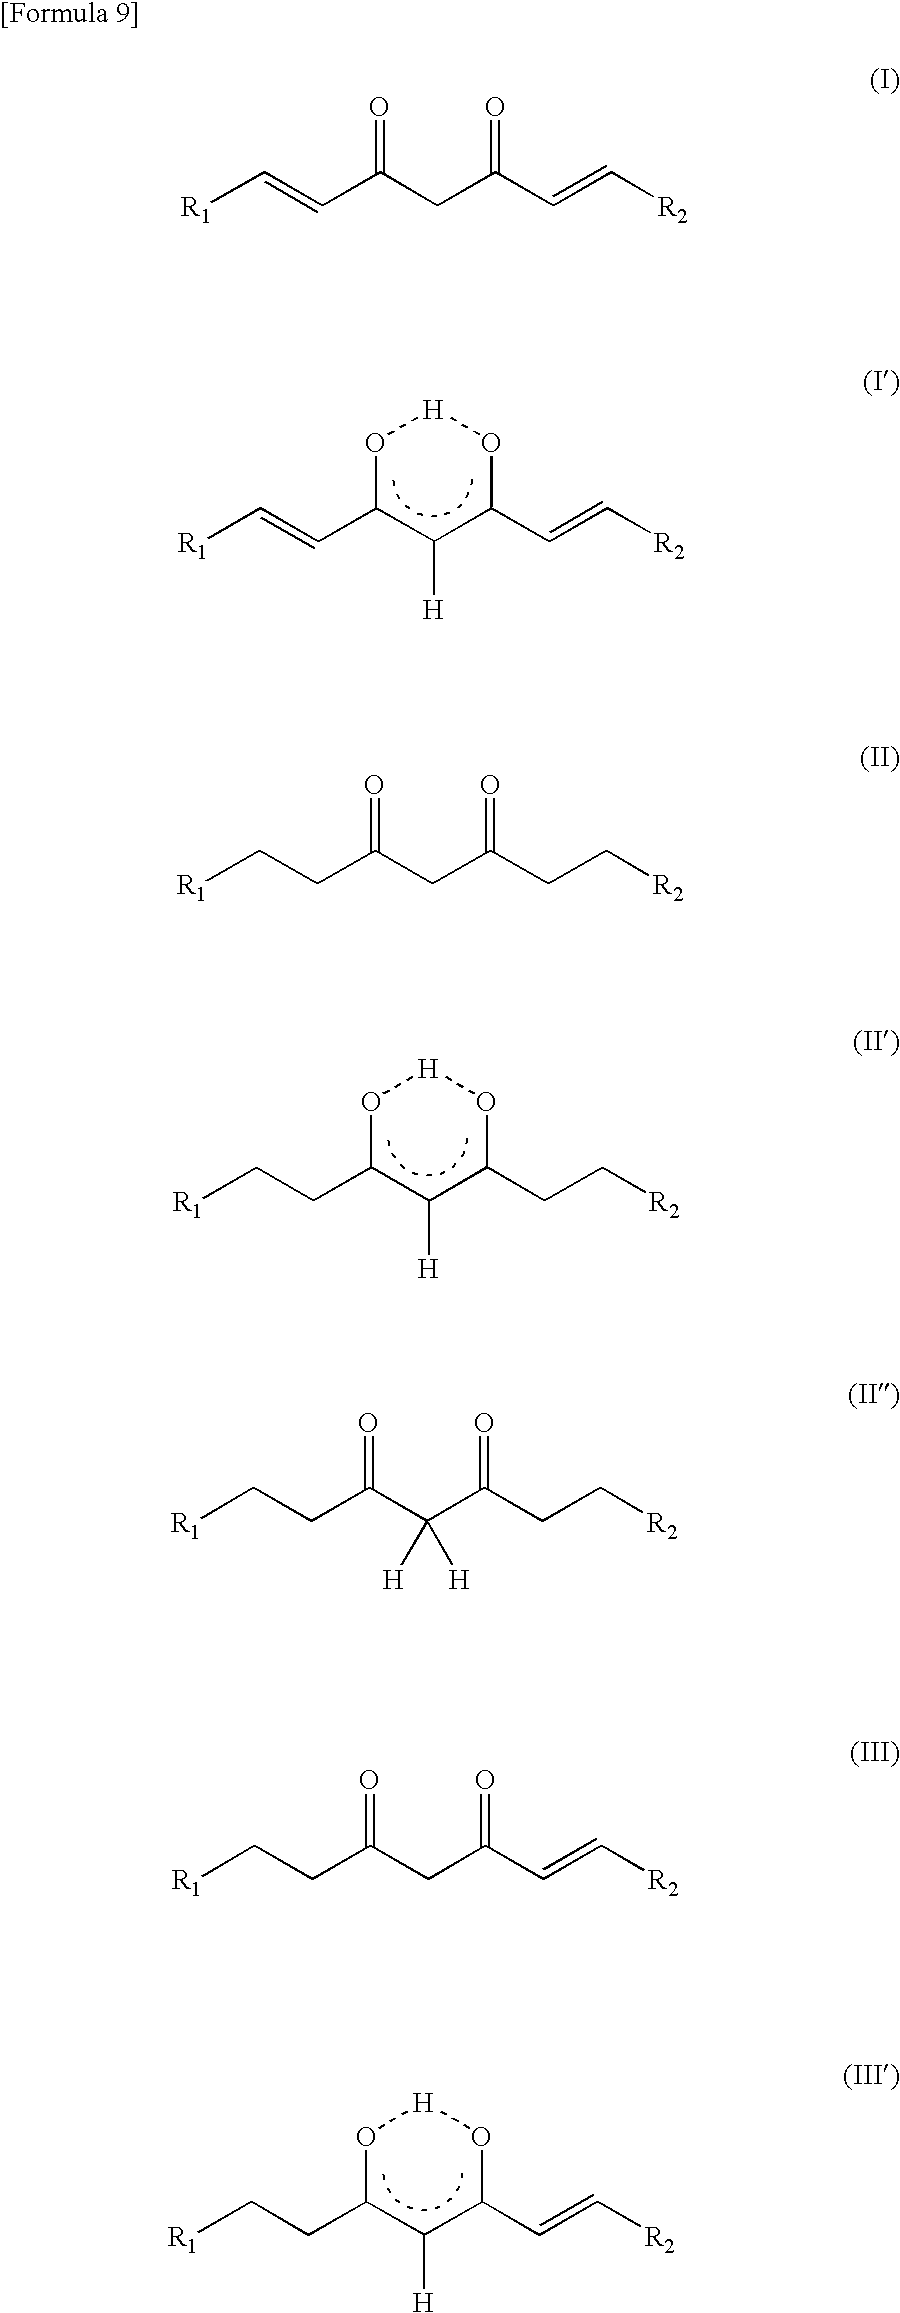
[R1]C=CC1C([H])C(C=C[R2])O[H]O1.[R1]CCC1C([H])C(CC[R2])O[H]O1.[R1]CCC1C([H])C(C=C[R2])O[H]O1.[R1]C=CC(CC(C=C[R2])=O)=O.[R1]CCC(CC(CC[R2])=O)=O.[R1]CCC(C(C(CC[R2])=O)([H])[H])=O.[R1]CCC(CC(C=C[R2])=O)=O
